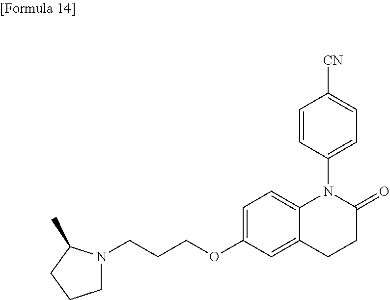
C1N(CCCOC2=CC=C3C(=C2)CCC(=O)N3C2=CC=C([CN])C=C2)C(C)CC1
